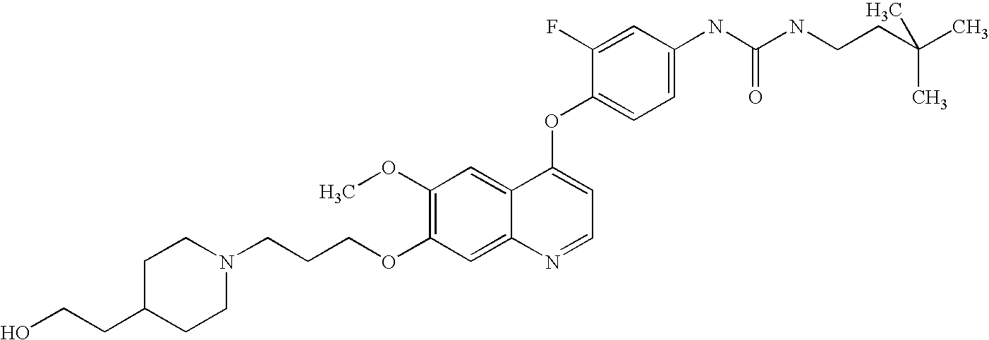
C1C(CCO)CCN(CCCOC2=C(OC)C=C3C(=C2)N=CC=C3OC2=CC=C(NC(NCCC(C)(C)C)=O)C=C2F)C1
